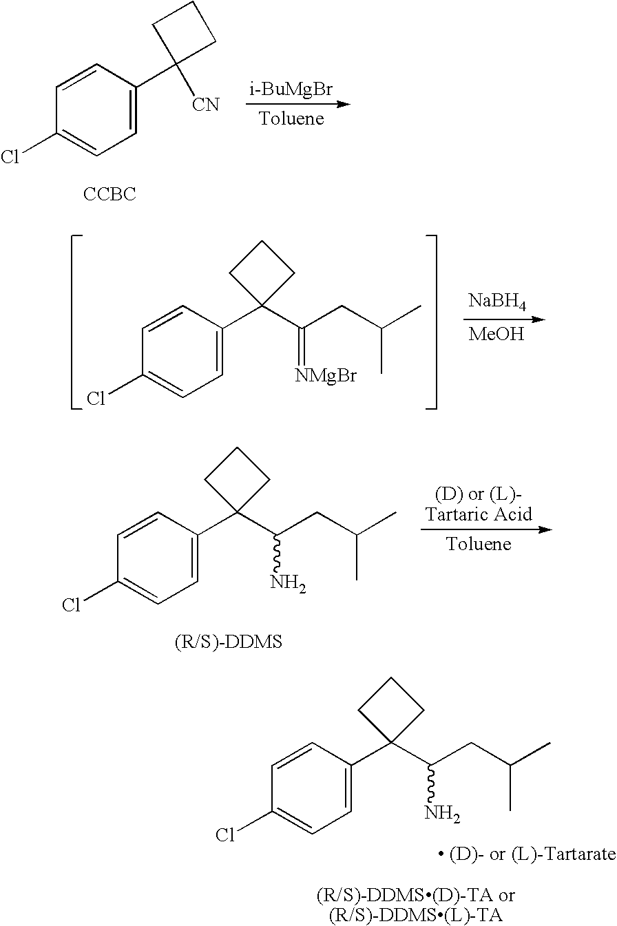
C1=CC(C2([CN])CCC2)=CC=C1Cl.[CCBC].[i-BuMgBr].C1=CC(C2(C(CC(C)C)=[NMgBr])CCC2)=CC=C1Cl.[NaBH4].[MeOH].C1=CC(C2(C(CC(C)C)N)CCC2)=CC=C1Cl.C1=CC(C2(C(CC(C)C)N)CCC2)=CC=C1Cl
